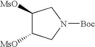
C1([MsO])C([MsO])CN([Boc])C1
